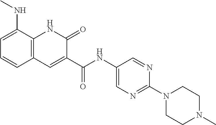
C1=C(NC)C2=C(C=C1)C=C(C(NC1=CN=C(N3CCN(C)CC3)N=C1)=O)C(=O)N2
